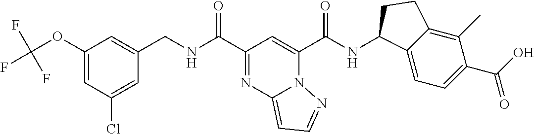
C1(OC(F)(F)F)=CC(Cl)=CC(CNC(C2=NC3=CC=NN3C(C(NC3C4=CC=C(C(O)=O)C(C)=C4CC3)=O)=C2)=O)=C1
